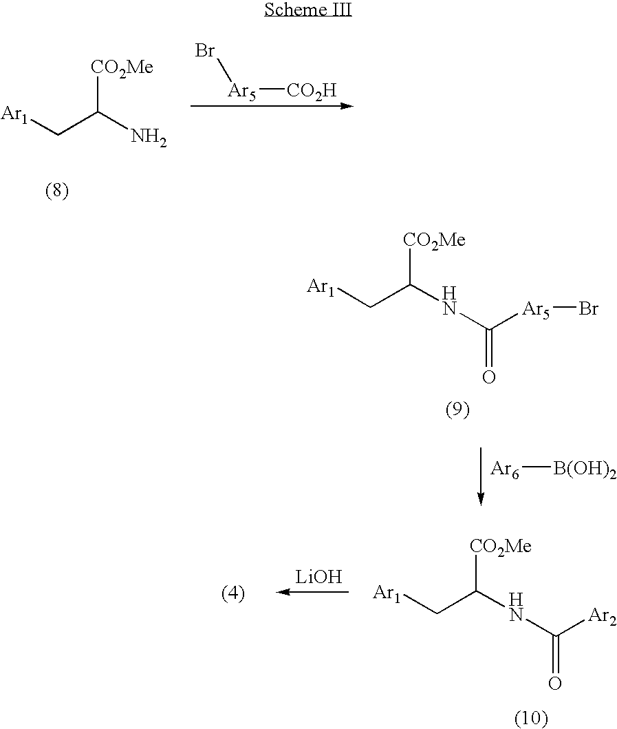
[Ar1]CC(NC([Ar2])=O)[CO2Me].[LiOH].C(C(NC([Ar5]Br)=O)[CO2Me])[Ar1].[ Ar6][B(OH)2].[Ar1]CC(N)[CO2Me].[Ar5]([CO2H])Br
